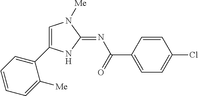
C1=C(C2=CC=CC=C2[Me])NC(=NC(=O)C2=CC=C(Cl)C=C2)N1[Me]
